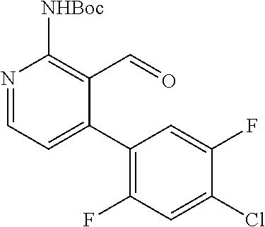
N1=CC=C(C2=C(F)C=C(Cl)C(F)=C2)C(C=O)=C1[NHBoc]
